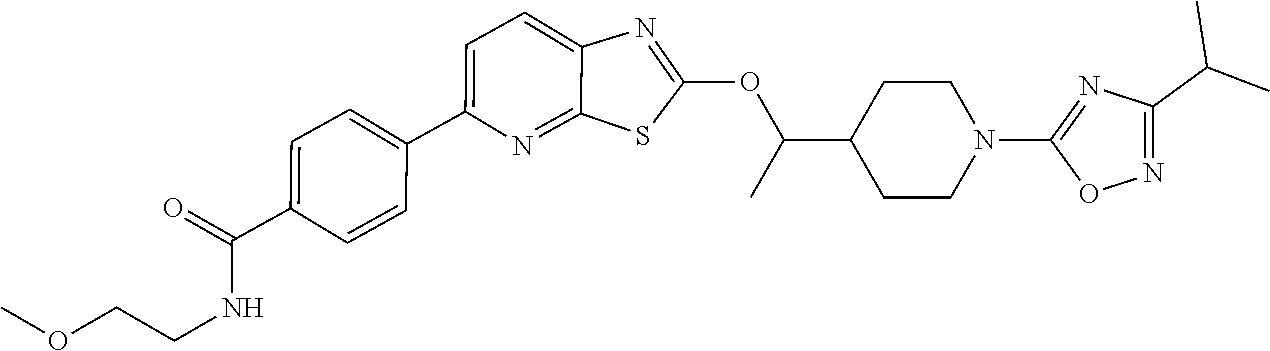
C1=C(C2=CC=C(C(=O)NCCOC)C=C2)N=C2C(=C1)N=C(OC(C1CCN(C3=NC(C(C)C)=NO3)CC1)C)S2
